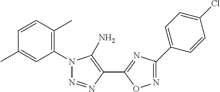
C1(N2N=NC(C3=NC(C4=CC=C(Cl)C=C4)=NO3)=C2N)=C(C)C=CC(C)=C1
